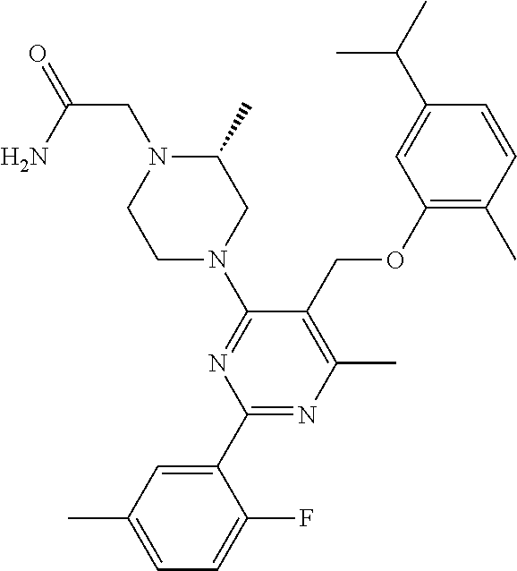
C1(OCC2=C(C)N=C(C3=CC(C)=CC=C3F)N=C2N2CC(C)N(CC(=O)N)CC2)=C(C)C=CC(C(C)C)=C1
